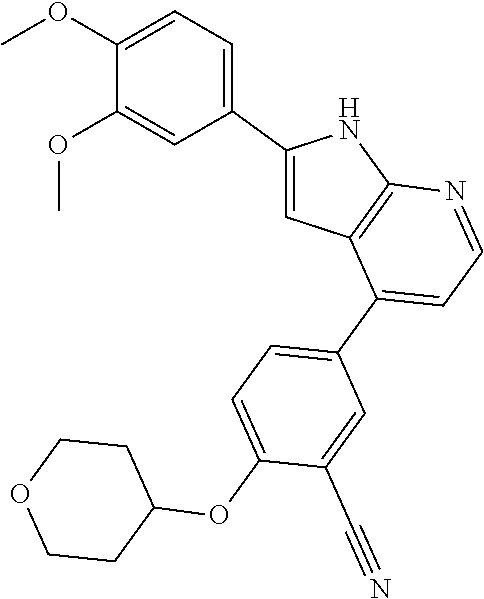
C1(C2=CC=C(OC)C(OC)=C2)=CC2=C(N1)N=CC=C2C1=CC=C(OC2CCOCC2)C(C#N)=C1
